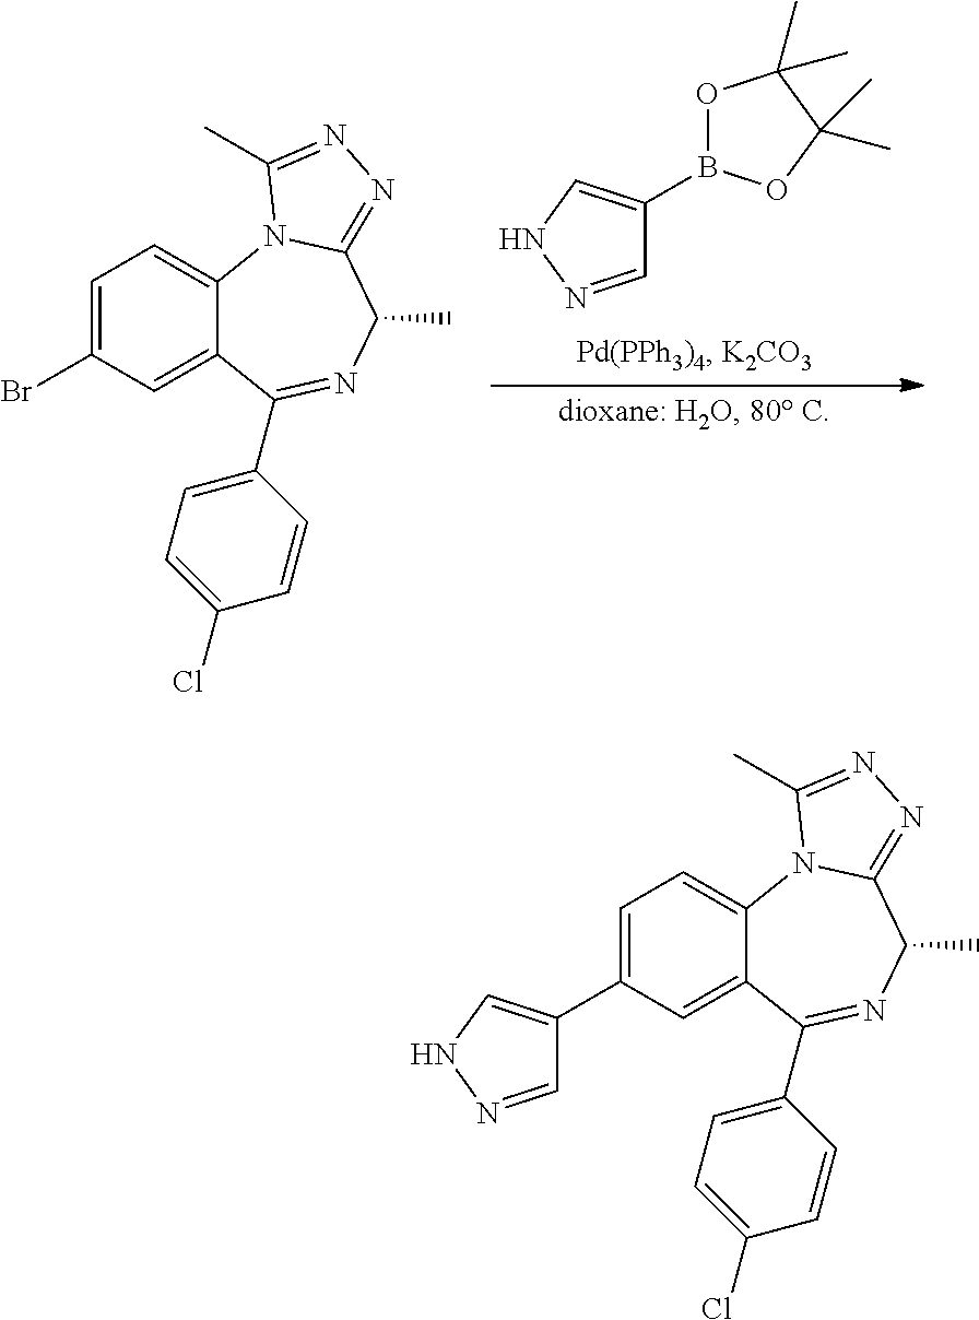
C1(B2OC(C)(C)C(C)(C)O2)=CNN=C1.C1=C(Br)C=C2C(=C1)N1C(=NN=C1C)C(C)N=C2C1=CC=C(Cl)C=C1.C1=C(C2=CNN=C2)C=C2C(=C1)N1C(=NN=C1C)C(C)N=C2C1=CC=C(Cl)C=C1
